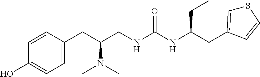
C1=C(CC(CNC(NC(CC2=CSC=C2)CC)=O)N(C)C)C=CC(O)=C1
